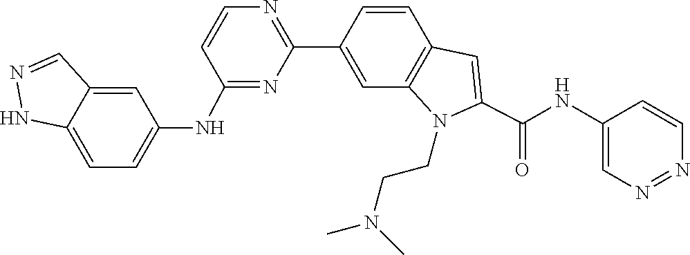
C1=CC2=C(C=C1C1=NC=CC(NC3=CC=C4C(=C3)C=NN4)=N1)N(CCN(C)C)C(C(NC1=CN=NC=C1)=O)=C2
